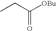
CCC([OBu])=O
